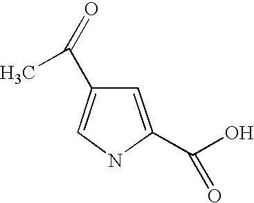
C1=C(C(O)=O)NC=C1C(=O)C
